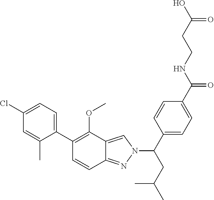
C1(Cl)=CC=C(C2=C(OC)C3=CN(C(CC(C)C)C4=CC=C(C(NCCC(O)=O)=O)C=C4)N=C3C=C2)C(C)=C1
